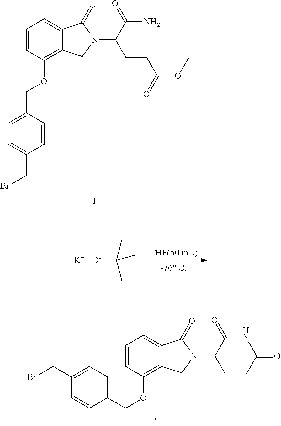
C1(COC2=C3C(=CC=C2)C(=O)N(C2CCC(=O)NC2=O)C3)=CC=C(CBr)C=C1.C1=CC(COC2=C3C(=CC=C2)C(=O)N(C(C(=O)N)CCC(OC)=O)C3)=CC=C1CBr.[K].[O-]C(C)(C)C
